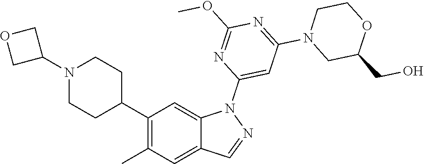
C1(C2CCN(C3COC3)CC2)=C(C)C=C2C(=C1)N(C1=CC(N3CC(CO)OCC3)=NC(OC)=N1)N=C2
